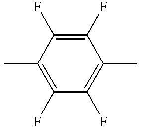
CC1=C(F)C(F)=C(C)C(F)=C1F
